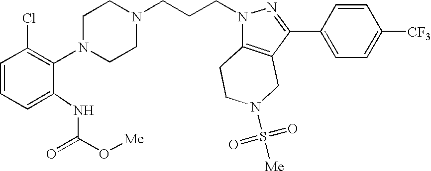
C1CN(CCCN2C3=C(C(C4=CC=C([CF3])C=C4)=N2)CN(S([Me])(=O)=O)CC3)CCN1C1=C(Cl)C=CC=C1NC(=O)O[Me]
